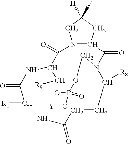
N12C(C(=O)N3C([R8])CCC(=O)NC([R1])C(=O)NC(C1=O)C([R9])OP(=O)(O[Y])OC3)CC(F)([H])C2
